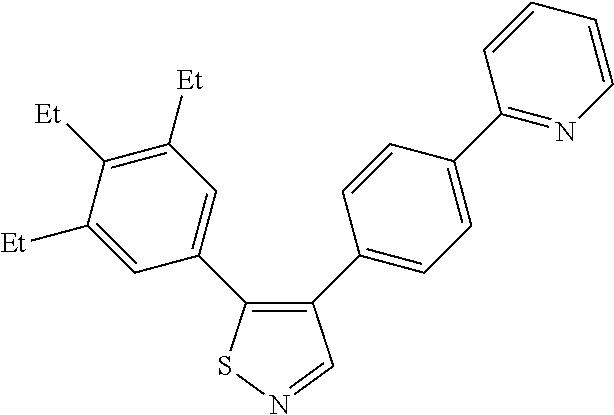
C1([Et])=CC(C2=C(C3=CC=C(C4=NC=CC=C4)C=C3)C=NS2)=CC([Et])=C1[Et]
